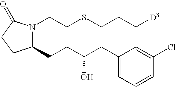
C(SCCN1C(CCC(CC2=CC=CC(Cl)=C2)O)CCC1=O)CC[D3]
